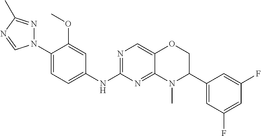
C1(N2N=C(C)N=C2)=CC=C(NC2=NC=C3C(=N2)N(C)C(C2=CC(F)=CC(F)=C2)CO3)C=C1OC
